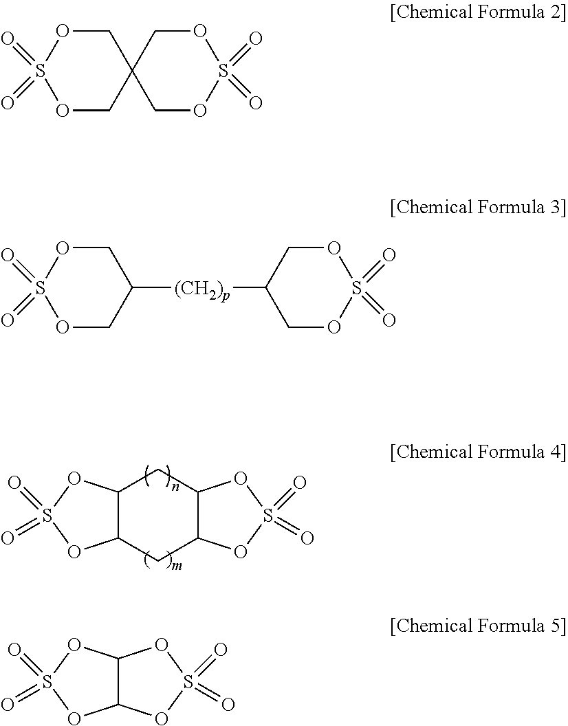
C1C2C(CC3C1OS(=O)(=O)O3)OS(=O)(=O)O2.C12(COS(=O)(=O)OC1)COS(=O)(=O)OC2.C1([(CH2)p]C2COS(=O)(=O)OC2)COS(=O)(=O)OC1.C12C(OS(=O)(=O)O1)OS(=O)(=O)O2
